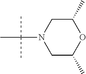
C1(C)CN(C(C)(C)C)CC(C)O1
